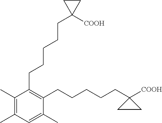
C1(CCCCCC2([COOH])CC2)=C(CCCCCC2([COOH])CC2)C(C)=CC(C)=C1C
